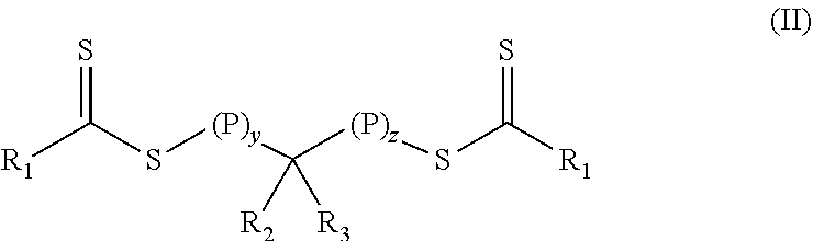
[R1]C(S[(P)y]C([(P)z]SC([R1])=S)([R2])[R3])=S
